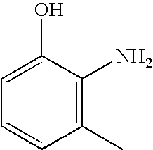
C1=C(O)C(N)=C(C)C=C1
